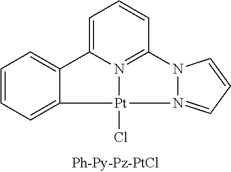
C1=CC=C2C(=C1)C1=CC=CC3=N1[Pt]2(Cl)N1=CC=CN31
